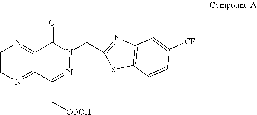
C12=C(C=CC([CF3])=C1)SC(CN1N=C(C[COOH])C3=NC=CN=C3C1=O)=N2
